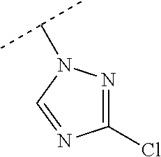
N1=C(Cl)N=CN1C(C)C
